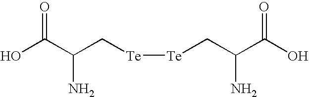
OC(C(N)C[Te][Te]CC(N)C(=O)O)=O
